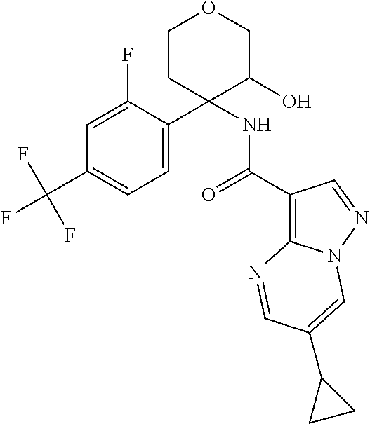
C1=C(F)C(C2(NC(=O)C3=C4N(N=C3)C=C(C3CC3)C=N4)C(O)COCC2)=CC=C1C(F)(F)F
